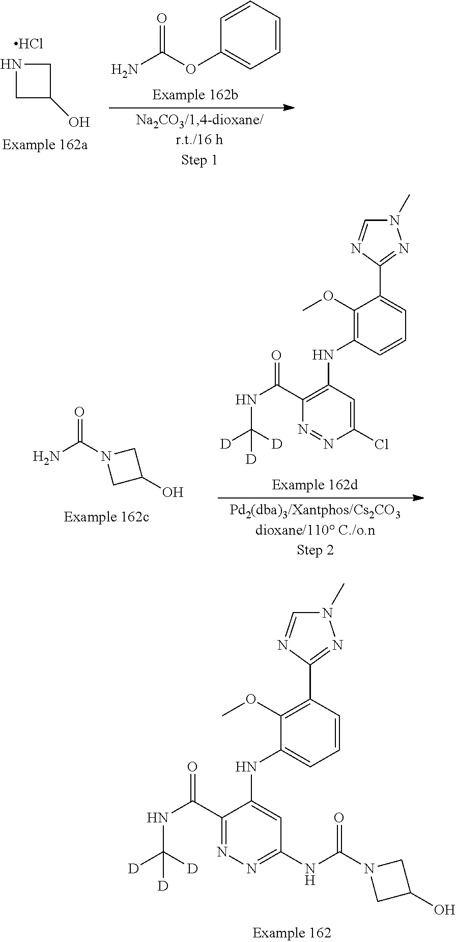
C1(OC)=C(NC2=C(C(NC([D])([D])[D])=O)N=NC(Cl)=C2)C=CC=C1C1=NN(C)C=N1.NC(N1CC(O)C1)=O.C1=CC=CC(OC(N)=O)=C1.C1NCC1O.Cl.C1(OC)=C(C2=NN(C)C=N2)C=CC=C1NC1=CC(NC(N2CC(O)C2)=O)=NN=C1C(NC([D])([D])[D])=O
